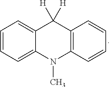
C1=CC=C2C(=C1)C([H])([H])C1=C(N2C)C=CC=C1
